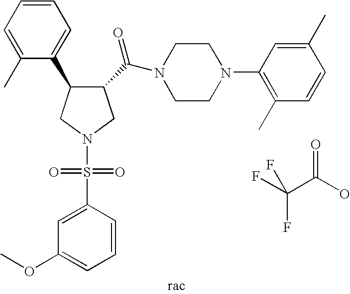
N1(S(=O)(C2=CC(OC)=CC=C2)=O)CC(C(N2CCN(C3=C(C)C=CC(C)=C3)CC2)=O)C(C2=CC=CC=C2C)C1.FC(C(O)=O)(F)F
